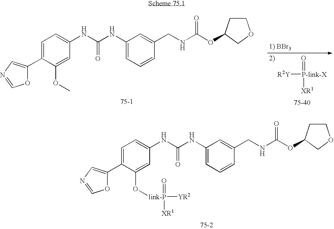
C1=C(C2=CN=CO2)C(O[link-P](=O)([YR2])[XR1])=CC(NC(NC2=CC=CC(CNC(OC3CCOC3)=O)=C2)=O)=C1.C1=C(C2=CN=CO2)C(OC)=CC(NC(NC2=CC=CC(CNC(OC3CCOC3)=O)=C2)=O)=C1.[R2Y][P-link-X](=O)[XR1]
